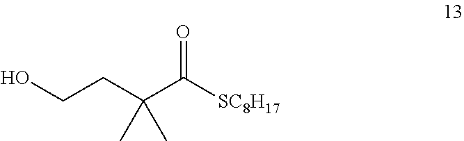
OCCC(C([SC8H17])=O)(C)C
